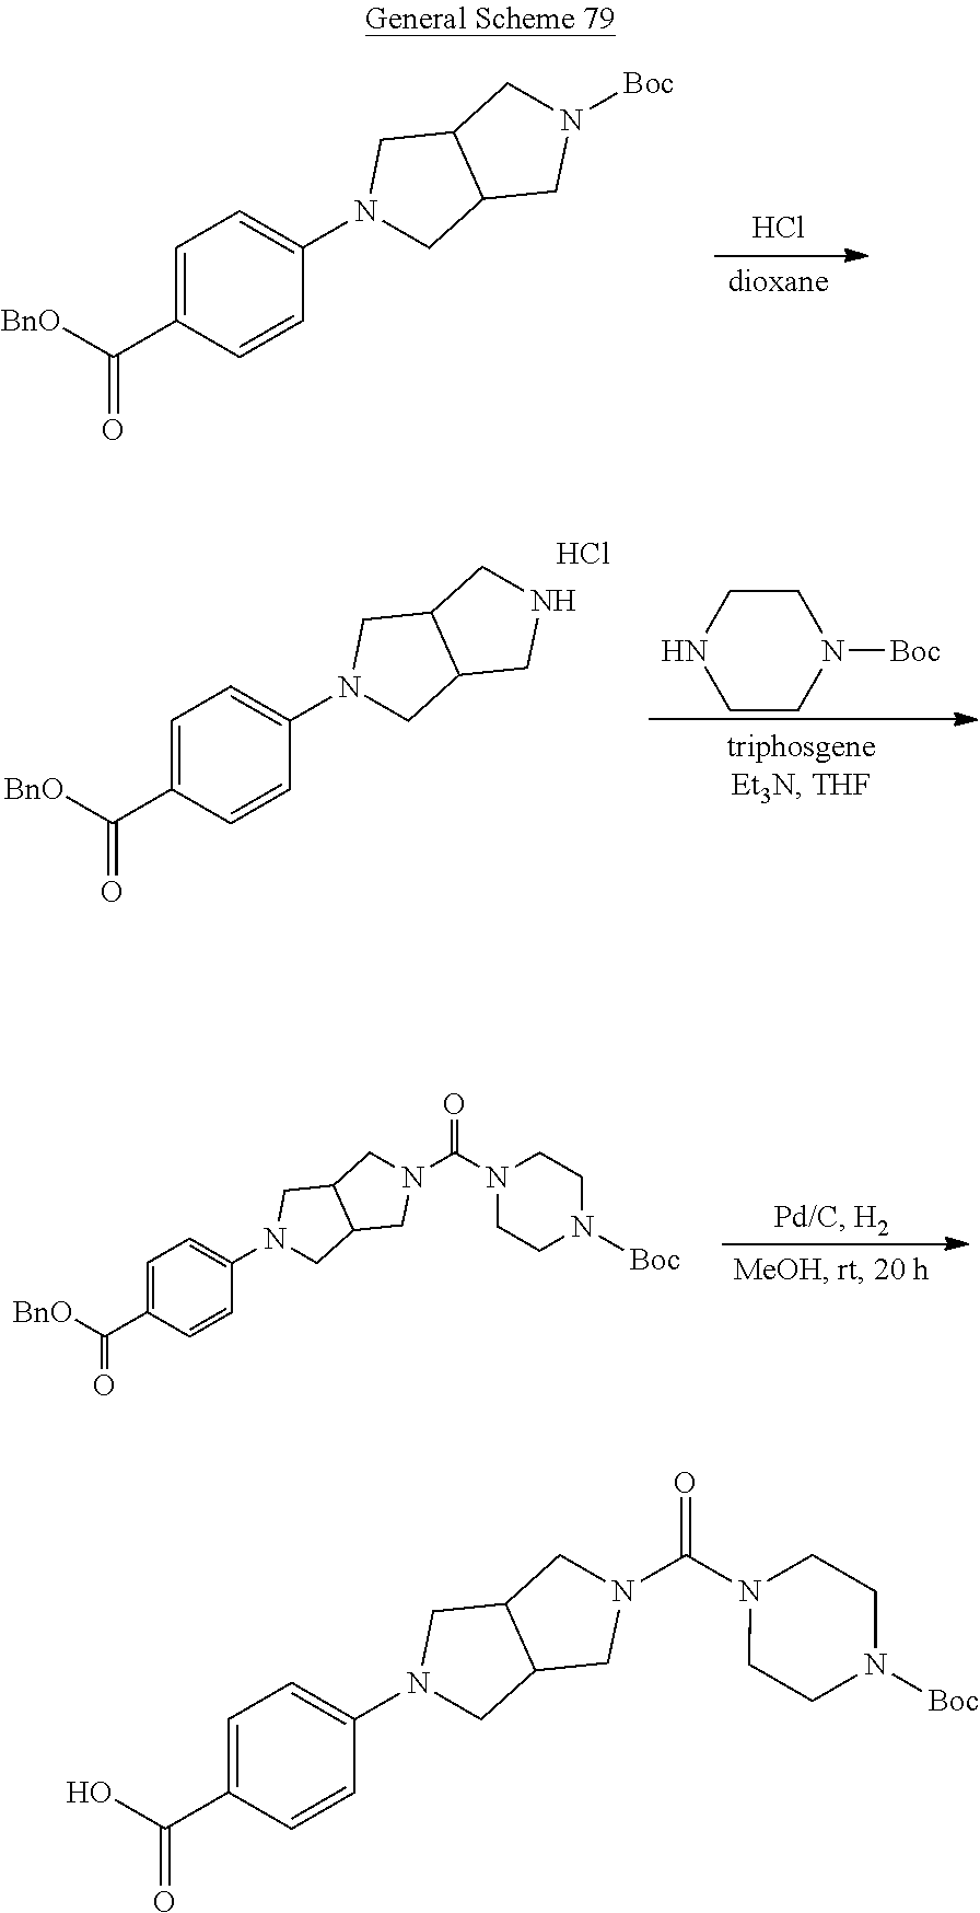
OC(=O)C1=CC=C(N2CC3C(C2)CN(C(N2CCN([Boc])CC2)=O)C3)C=C1.Cl.[BnO]C(=O)C1=CC=C(N2CC3C(C2)CN([Boc])C3)C=C1.[BnO]C(=O)C1=CC=C(N2CC3C(C2)CNC3)C=C1.Cl.N1CCN([Boc])CC1.[BnO]C(=O)C1=CC=C(N2CC3C(C2)CN(C(N2CCN([Boc])CC2)=O)C3)C=C1
